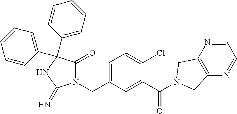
N1(CC2=CC=C(Cl)C(C(=O)N3CC4=C(N=CC=N4)C3)=C2)C(=O)C(C2=CC=CC=C2)(C2=CC=CC=C2)NC1=N
